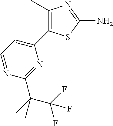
C1=NC(C(C)(C(F)(F)F)C)=NC(C2=C(C)N=C(N)S2)=C1
